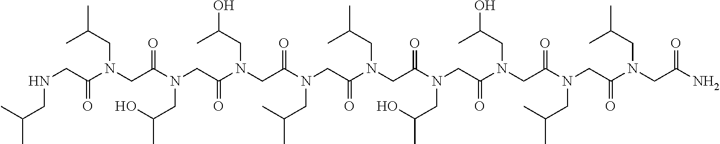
N(CC(N(CC(N(CC(N(CC(N(CC(N(CC(N(CC(N(CC(N(CC(N(CC(N)=O)CC(C)C)=O)CC(C)C)=O)CC(C)O)=O)CC(C)O)=O)CC(C)C)=O)CC(C)C)=O)CC(C)O)=O)CC(C)O)=O)CC(C)C)=O)CC(C)C
